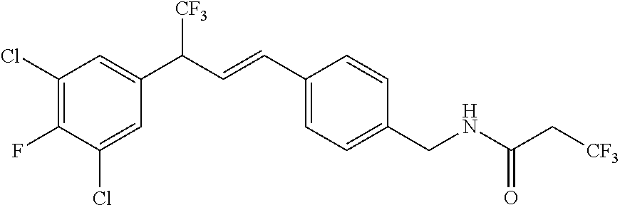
C1(Cl)=C(F)C(Cl)=CC(C([CF3])C=CC2=CC=C(CNC(C[CF3])=O)C=C2)=C1
